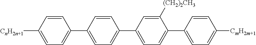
C1=CC([CnH2n+1])=CC=C1C1=CC=C(C2=CC=C(C3=CC=C([CmH2m+1])C=C3)C([(CH2)2CH3])=C2)C=C1
